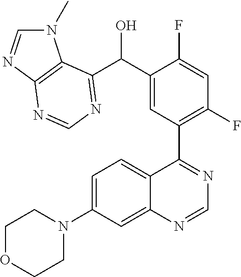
C1=C(N2CCOCC2)C=C2C(=C1)C(C1=C(F)C=C(F)C(C(O)C3=NC=NC4=C3N(C)C=N4)=C1)=NC=N2
